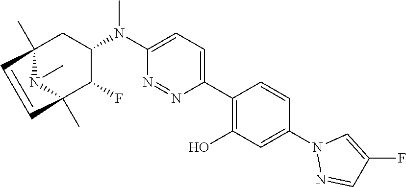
C1(C2=C(O)C=C(N3N=CC(F)=C3)C=C2)=CC=C(N(C2CC3(C)N(C)C(C)(C2F)C=C3)C)N=N1
